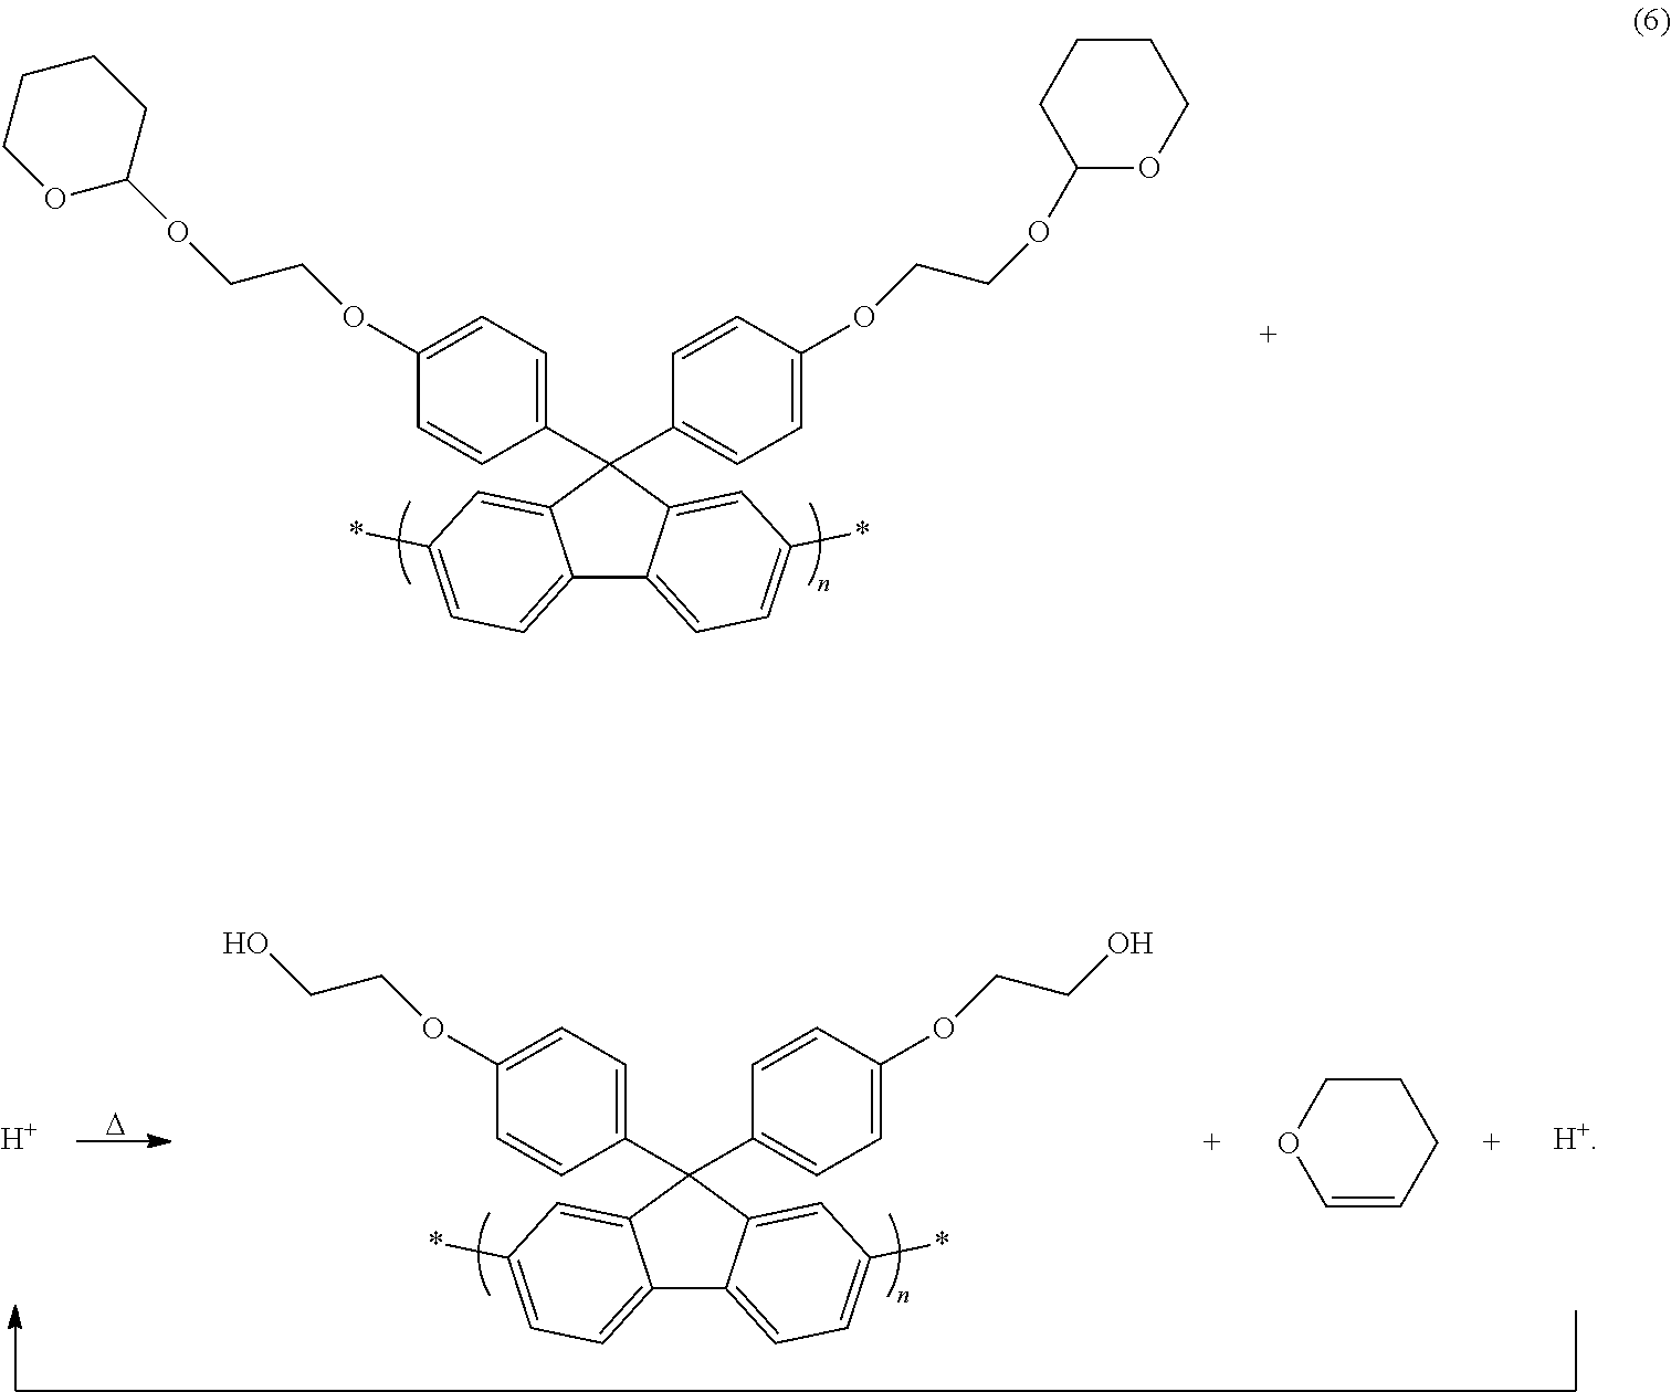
C12=CC=C(*)C=C1C(C1=CC=C(OCCOC3CCCCO3)C=C1)(C1=CC=C(OCCOC3OCCCC3)C=C1)C1=CC(*)=CC=C21.C12=CC=C(*)C=C1C(C1=CC=C(OCCO)C=C1)(C1=CC=C(OCCO)C=C1)C1=CC(*)=CC=C21.[H].C1COC=CC1.[H+].[D]
